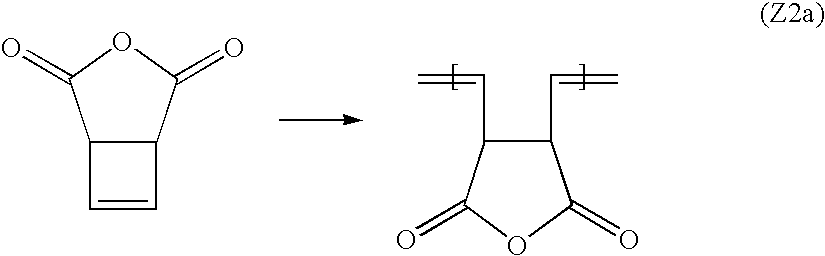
C1(C=C)C(C=C)C(=O)OC1=O.C12C(C(=O)OC1=O)C=C2
